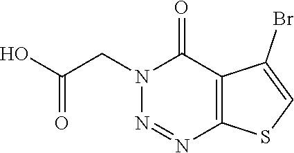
N1=NC2=C(C(=O)N1CC(O)=O)C(Br)=CS2
